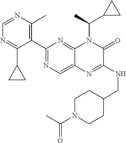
C1=NC(C)=C(C2=NC=C3C(=N2)N(C(C2CC2)C)C(=O)C(NCC2CCN(C(C)=O)CC2)=N3)C(C2CC2)=N1
